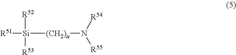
[R51][Si]([(CH2)u]N([R55])[R54])([R52])[R53]
